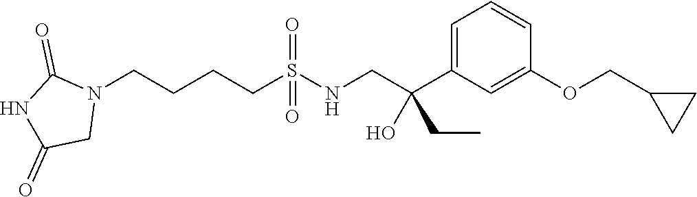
N1(CCCCS(NCC(C2=CC=CC(OCC3CC3)=C2)(O)CC)(=O)=O)C(=O)NC(=O)C1
